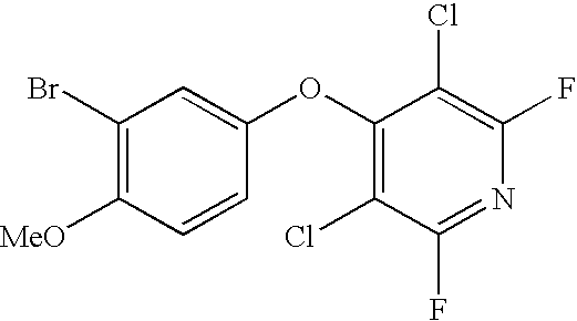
C1(Br)=C([MeO])C=CC(OC2=C(Cl)C(F)=NC(F)=C2Cl)=C1
